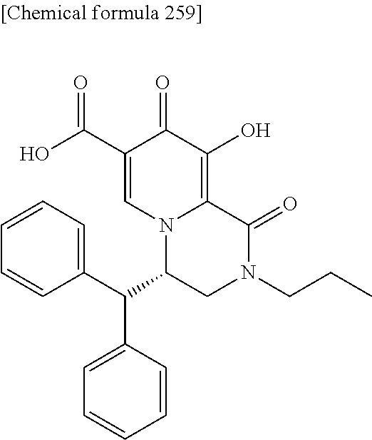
C12=C(O)C(=O)C(C(O)=O)=CN1C(C(C1=CC=CC=C1)C1=CC=CC=C1)CN(CCC)C2=O
